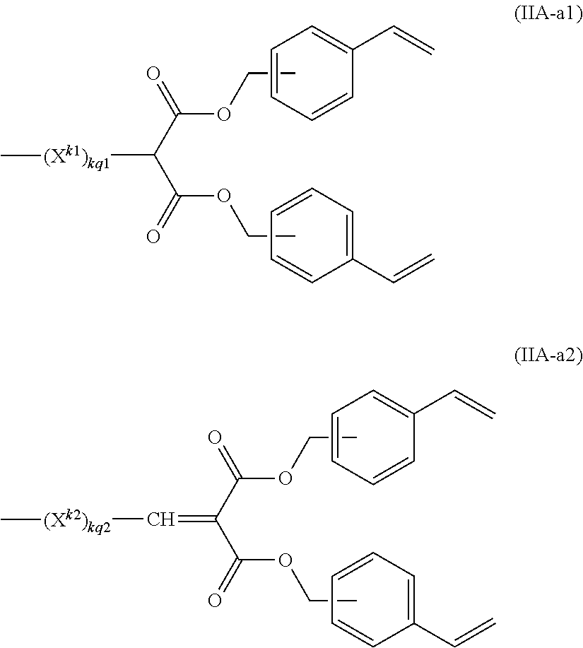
C(C)OC(C(C(=O)OCC)[(Xk1)kq1]C)=O.C1=C(C=C)C=CC=C1.C1=CC=CC=C1C=C.C(C)OC(C(C(=O)OCC)=C[(Xk2)kq2]C)=O.C1=C(C=C)C=CC=C1.C1=CC=CC=C1C=C
